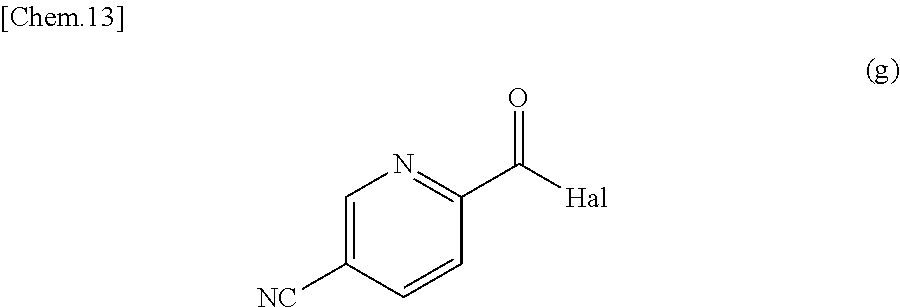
C1=C([NC])C=CC(C([Hal])=O)=N1
